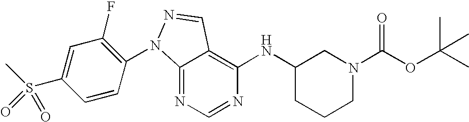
C12=NC=NC(NC3CCCN(C(OC(C)(C)C)=O)C3)=C1C=NN2C1=C(F)C=C(S(C)(=O)=O)C=C1
